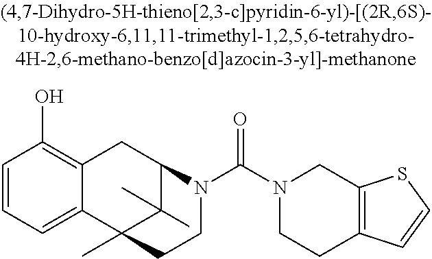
C1=CC=C2C(=C1O)CC1C(C)(C)C2(C)CCN1C(N1CCC2=C(C1)SC=C2)=O
